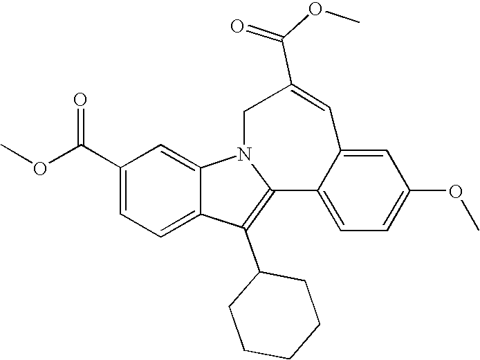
C1(C(OC)=O)=CC=C2C(=C1)N1C(=C2C2CCCCC2)C2=CC=C(OC)C=C2C=C(C(OC)=O)C1
